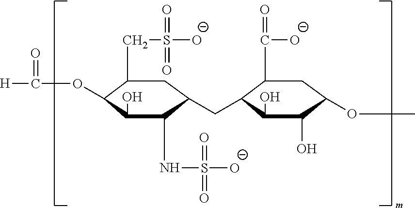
C1(CS([O-])(=O)=O)C(OC(=O)[H])C(O)C(NS([O-])(=O)=O)C(CC2C(C([O-])=O)CC(OC)C(O)C2O)C1
